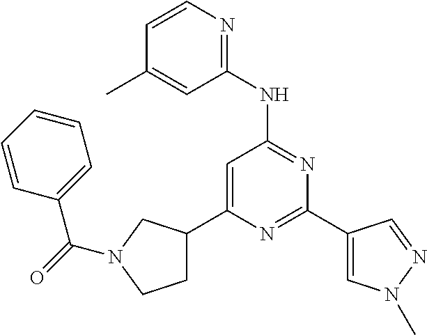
C1C(C2=CC(NC3=NC=CC(C)=C3)=NC(C3=CN(C)N=C3)=N2)CN(C(C2=CC=CC=C2)=O)C1
